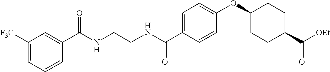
C1=C(C(NCCNC(C2=CC([F3C])=CC=C2)=O)=O)C=CC(OC2CCC(C(=O)[OEt])CC2)=C1
